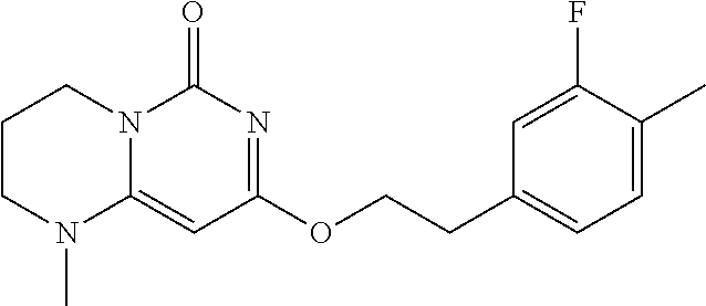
C1CN(C)C2=CC(OCCC3=CC=C(C)C(F)=C3)=NC(=O)N2C1
